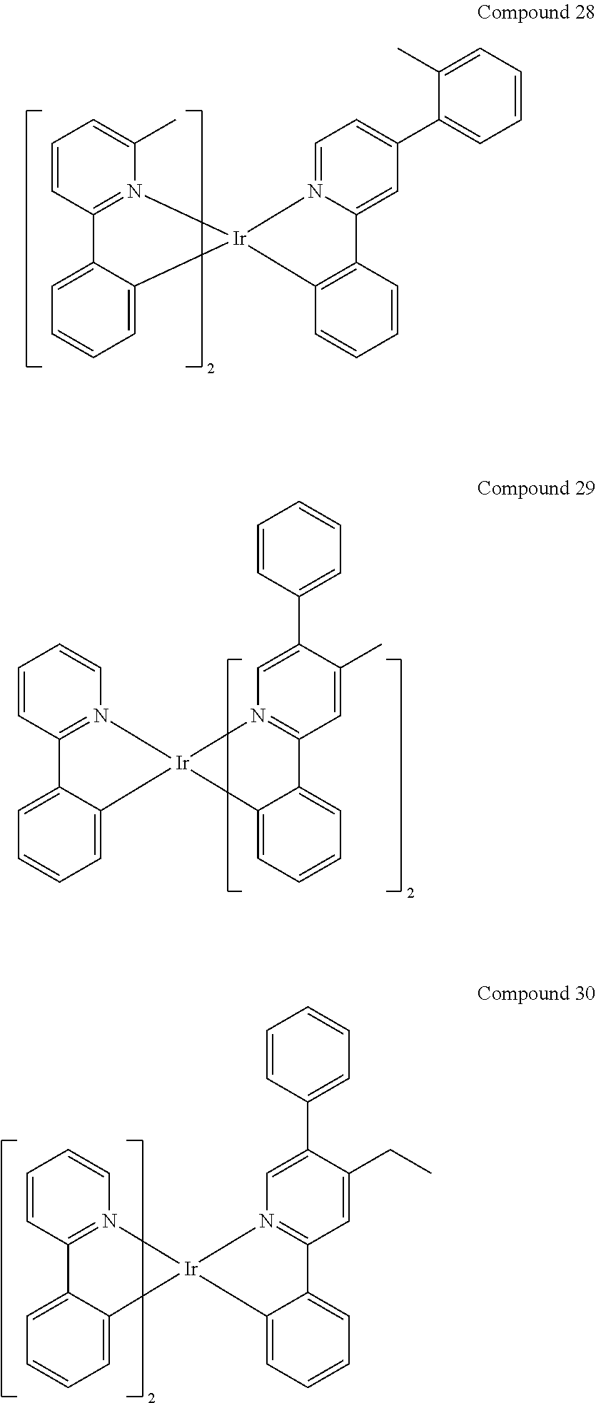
C1=CC2=N(C(C)=C1)[Ir]1(C3=CC=CC=C23)N2=CC=C(C3=CC=CC=C3C)C=C2C2=C1C=CC=C2.C1=CC2=N(C=C1)[Ir]1(C3=CC=CC=C23)N2=C(C=C(CC)C(C3=CC=CC=C3)=C2)C2=CC=CC=C21.C1=CC2=N(C=C1)[Ir]1(C3=CC=CC=C23)N2=C(C=C(C)C(C3=CC=CC=C3)=C2)C2=CC=CC=C21
